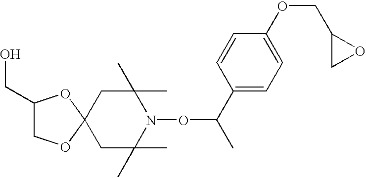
C1C(C)(C)N(OC(C)C2=CC=C(OCC3CO3)C=C2)C(C)(C)CC12OCC(CO)O2
